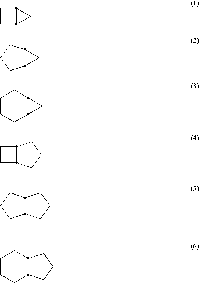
C1CC2CC12.C1CCC2CC12.C1CCC2CC2C1.C1CC2CCCC12.C1CCC2CCCC12.C1CCC2CCCCC12
